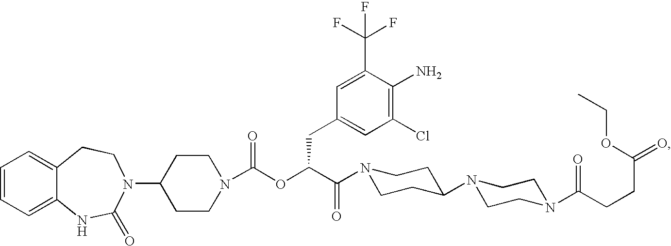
C1=CC=C2C(=C1)CCN(C1CCN(C(OC(C(=O)N3CCC(N4CCN(C(CCC(=O)OCC)=O)CC4)CC3)CC3=CC(Cl)=C(N)C(C(F)(F)F)=C3)=O)CC1)C(=O)N2
